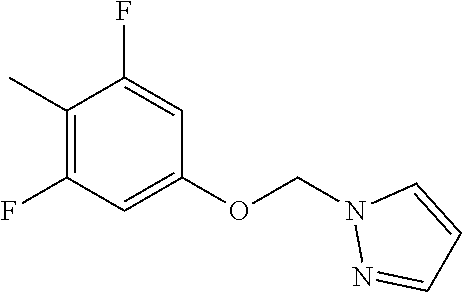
C1(C)=C(F)C=C(OCN2N=CC=C2)C=C1F
